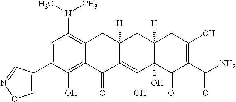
C1(C2=CC(N(C)C)=C3C(=C2O)C(=O)C2=C(O)C4(O)C([H])(CC2([H])C3)CC(O)=C(C(N)=O)C4=O)=CON=C1
